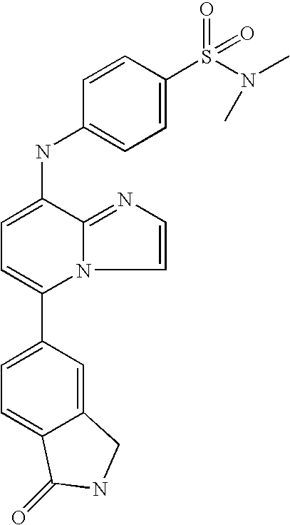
C12=CC(C3=CC=C(NC4=CC=C(S(N(C)C)(=O)=O)C=C4)C4=NC=CN34)=CC=C1C(=O)NC2
